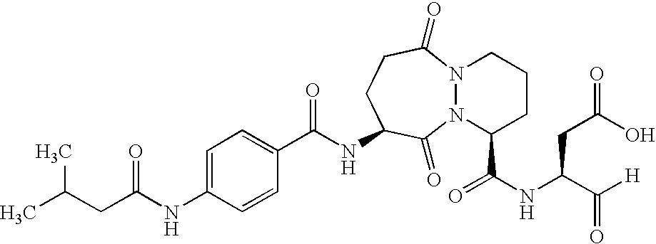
C(NC1CCC(=O)N2N(C1=O)C(C(NC(C([H])=O)CC(O)=O)=O)CCC2)(C1=CC=C(NC(CC(C)C)=O)C=C1)=O
